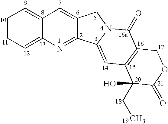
C1=CC=C2C(=C1)C=C1C(=N2)C2=CC3=C(C(=O)N2C1)COC(=O)C3(O)CC
